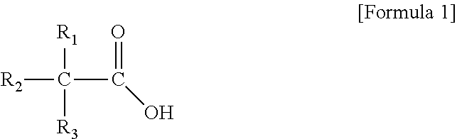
[R2]C([R1])([R3])C(=O)O
